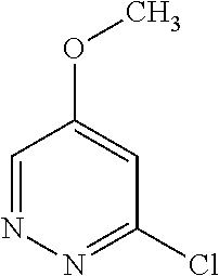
C1=NN=C(Cl)C=C1OC
